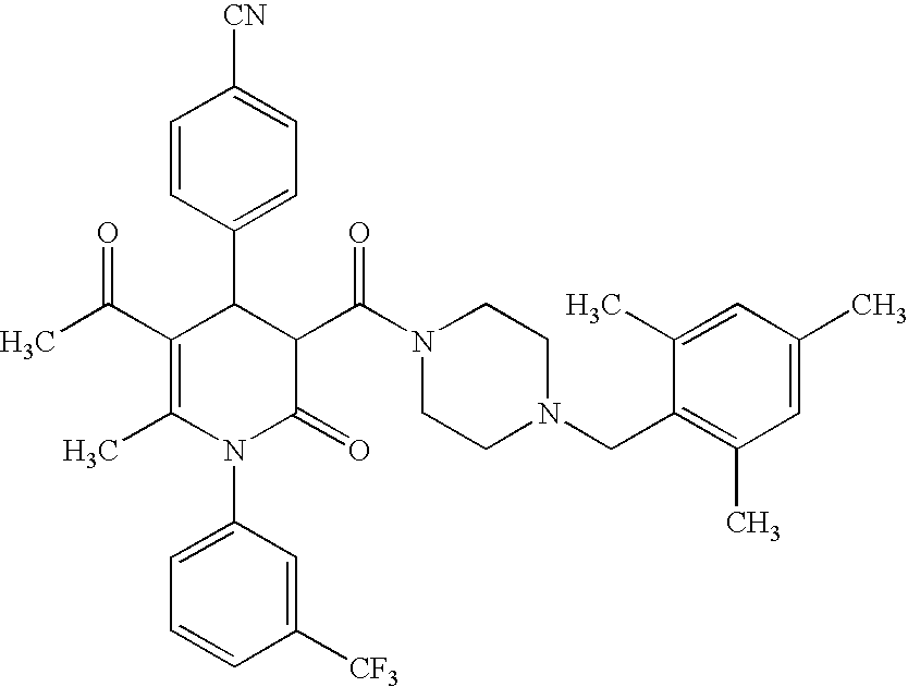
C1=CC(C2C(C(C)=O)=C(C)N(C3=CC=CC([CF3])=C3)C(=O)C2C(N2CCN(CC3=C(C)C=C(C)C=C3C)CC2)=O)=CC=C1[CN]
